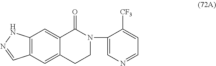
C12=CC3=C(C=C1C(=O)N(C1=CN=CC=C1[CF3])CC2)NN=C3
